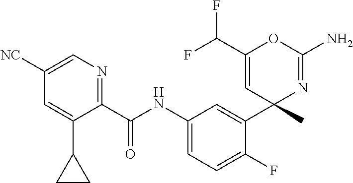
C1(C(NC2=CC=C(F)C(C3(C)N=C(N)OC(C(F)F)=C3)=C2)=O)=NC=C([NC])C=C1C1CC1
